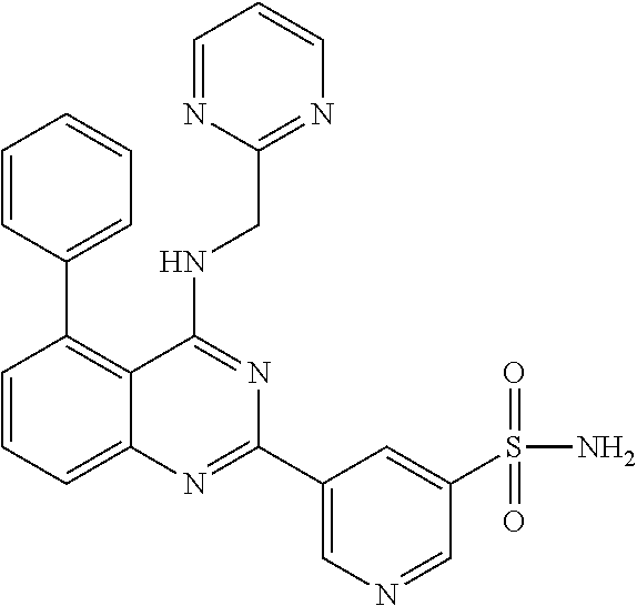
C1=CC(C2=C3C(=CC=C2)N=C(C2=CN=CC(S(N)(=O)=O)=C2)N=C3NCC2=NC=CC=N2)=CC=C1
